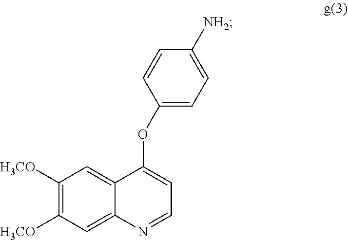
C1=C2C(=CC([H3CO])=C1[H3CO])C(OC1=CC=C([NH2])C=C1)=CC=N2
